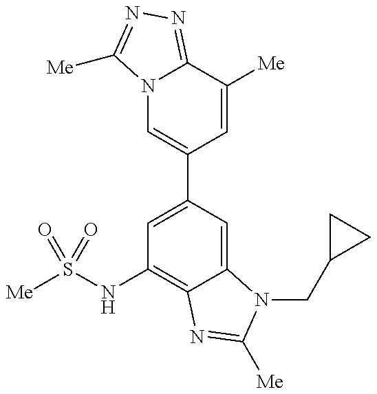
N12C=C(C3=CC(NS([Me])(=O)=O)=C4C(=C3)N(CC3CC3)C([Me])=N4)C=C([Me])C1=NN=C2[Me]
